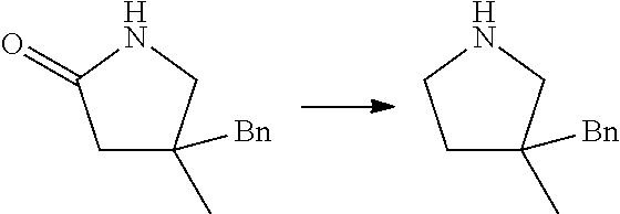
N1C(=O)CC(C)([Bn])C1.N1CCC(C)([Bn])C1
